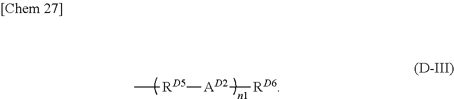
C[RD5][AD2][RD6]
